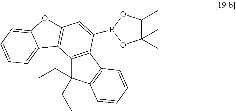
C12=C(C3=C(C1(CC)CC)C=CC=C3)C(B1OC(C)(C)C(C)(C)O1)=CC1=C2C2=CC=CC=C2O1
